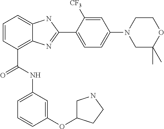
C1=CC(C(=O)NC2=CC=CC(OC3CNCC3)=C2)=C2C(=C1)NC(C1=CC=C(N3CC(C)(C)OCC3)C=C1[CF3])=N2
